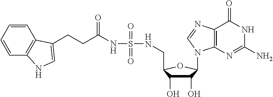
C12=C(N=C(N)NC1=O)N(C1C(O)C(O)C(CNS(NC(CCC3=CNC4=C3C=CC=C4)=O)(=O)=O)O1)C=N2
